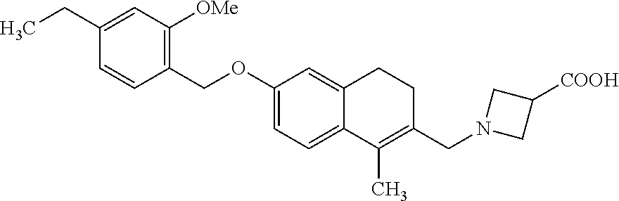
C1=C(CC)C=CC(COC2=CC=C3C(=C2)CCC(CN2CC([COOH])C2)=C3C)=C1[OMe]
